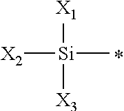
[X2][Si](C)([X1])[X3]
